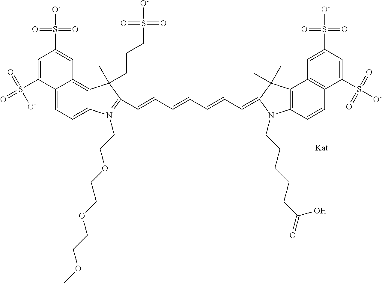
C1=C(S(=O)([O-])=O)C2=CC=C3C(=C2C=C1S(=O)(=O)[O-])C(C)(CCCS(=O)(=O)[O-])C(C=CC=CC=CC=C1C(C)(C)C2=C(C=CC4=C2C=C(S(=O)(=O)[O-])C=C4S([O-])(=O)=O)N1CCCCCC(=O)O)=[N+]3CCOCCOCCOC
